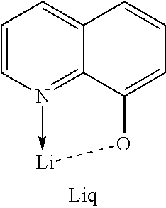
C1=CN2->[Li]OC3=CC=CC(=C1)C=23
